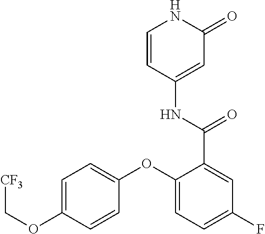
C1=CC(NC(=O)C2=CC(F)=CC=C2OC2=CC=C(OC[CF3])C=C2)=CC(=O)N1
